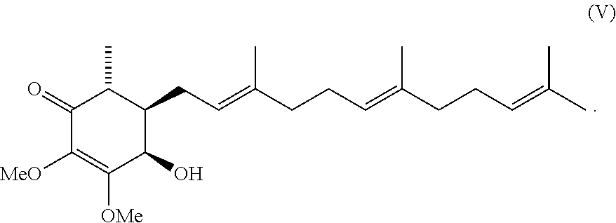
C1(=O)C([MeO])=C([OMe])C(O)C(CC=C(C)CCC=C(CCC=C(C)C)C)C1C
